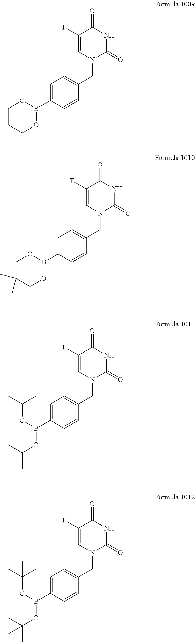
C1=C(B2OCCCO2)C=CC(CN2C(=O)NC(=O)C(F)=C2)=C1.C1=C(B2OCC(C)(C)CO2)C=CC(CN2C(=O)NC(=O)C(F)=C2)=C1.C1=C(B(OC(C)C)OC(C)C)C=CC(CN2C(=O)NC(=O)C(F)=C2)=C1.C1=C(B(OC(C)(C)C)OC(C)(C)C)C=CC(CN2C(=O)NC(=O)C(F)=C2)=C1
